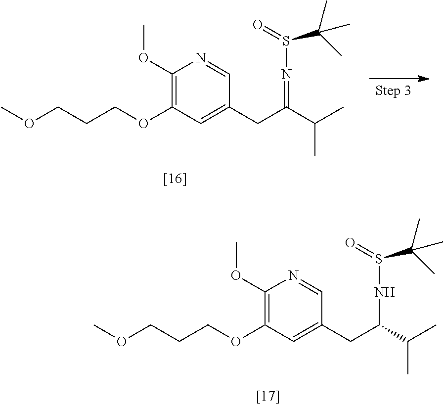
O(CCCOC1=C(OC)N=CC(CC(=NS(=O)C(C)(C)C)C(C)C)=C1)C.O(CCCOC1=C(OC)N=CC(CC(NS(=O)C(C)(C)C)C(C)C)=C1)C
